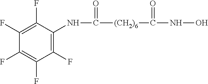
N(C([(CH2)6]C(NO)=O)=O)C1=C(F)C(F)=C(F)C(F)=C1F
